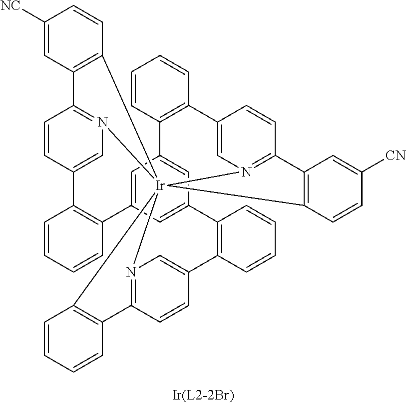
C1=CC2=C(C=C1)C1=CN3=C(C=C1)C1=C(C=CC([CN])=C1)[Ir]3145N3=C(C=CC(=C3)C3=C(C6=CC(=CC2=C6)C2=C(C=CC=C2)C2=CN1=C(C=C2)C1=C4C=CC([NC])=C1)C=CC=C3)C1=C5C=CC=C1
